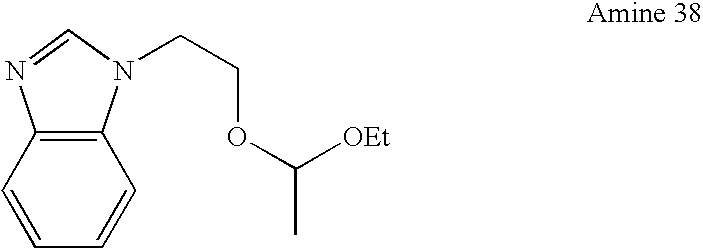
C12=C(C=CC=C1)N=CN2CCOC(C)[OEt]
